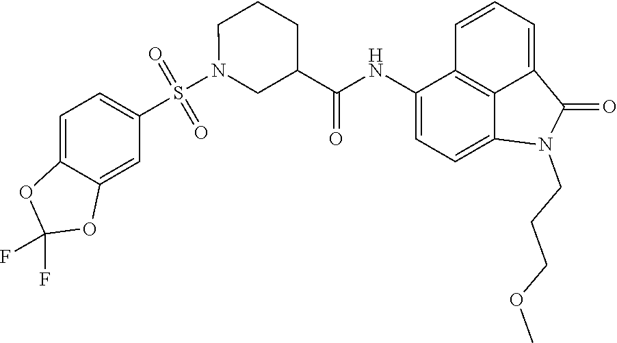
C1(NC(=O)C2CN(S(C3=CC=C4C(=C3)OC(F)(F)O4)(=O)=O)CCC2)=CC=C2C3=C1C=CC=C3C(=O)N2CCCOC
